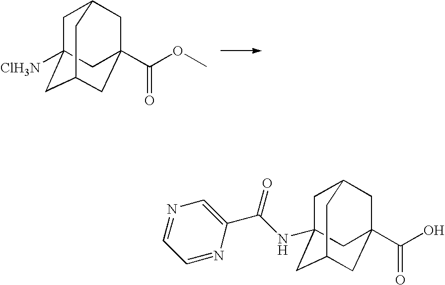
C1C2([ClH3N])CC3CC(C(OC)=O)(CC1C3)C2.C1C2(NC(C3=CN=CC=N3)=O)CC3CC(C(O)=O)(CC1C3)C2
